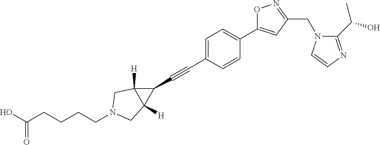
C1=C(C#CC2C3([H])C2([H])CN(CCCCC(O)=O)C3)C=CC(C2=CC(CN3C(C(O)C)=NC=C3)=NO2)=C1
